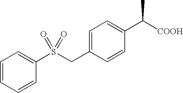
C1=C(CS(C2=CC=CC=C2)(=O)=O)C=CC(C([COOH])C)=C1
